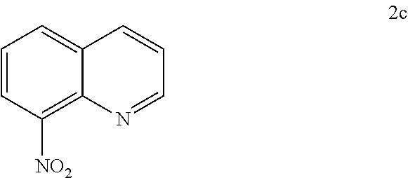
C1=CC([NO2])=C2C(=C1)C=CC=N2
